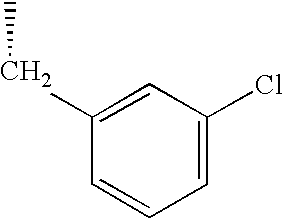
C1=C(Cl)C=C(CC)C=C1
